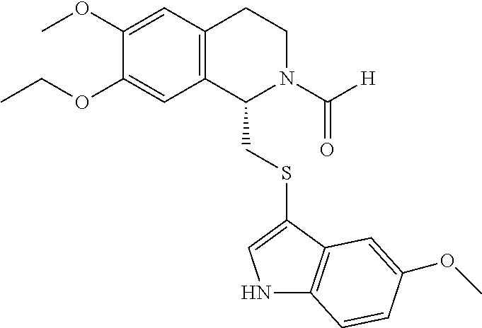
COC1=CC2=C(C=C1OCC)C(CSC1=CNC3=C1C=C(OC)C=C3)N(C([H])=O)CC2
